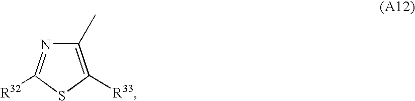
C1(C)=C([R33])SC([R32])=N1
